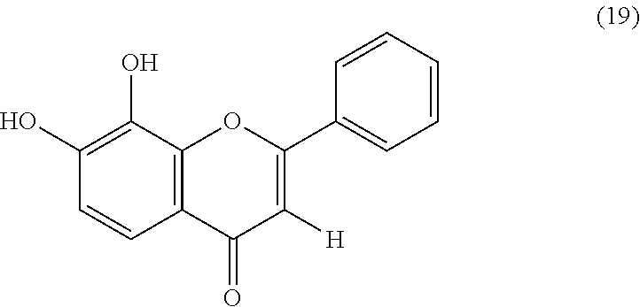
C1(O)=C(O)C2=C(C=C1)C(=O)C([H])=C(C1=CC=CC=C1)O2
